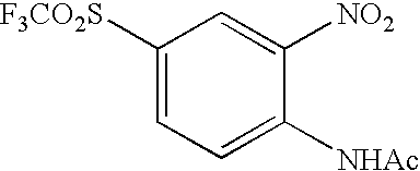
C1([F3CO2S])=CC=C([NHAc])C([NO2])=C1
